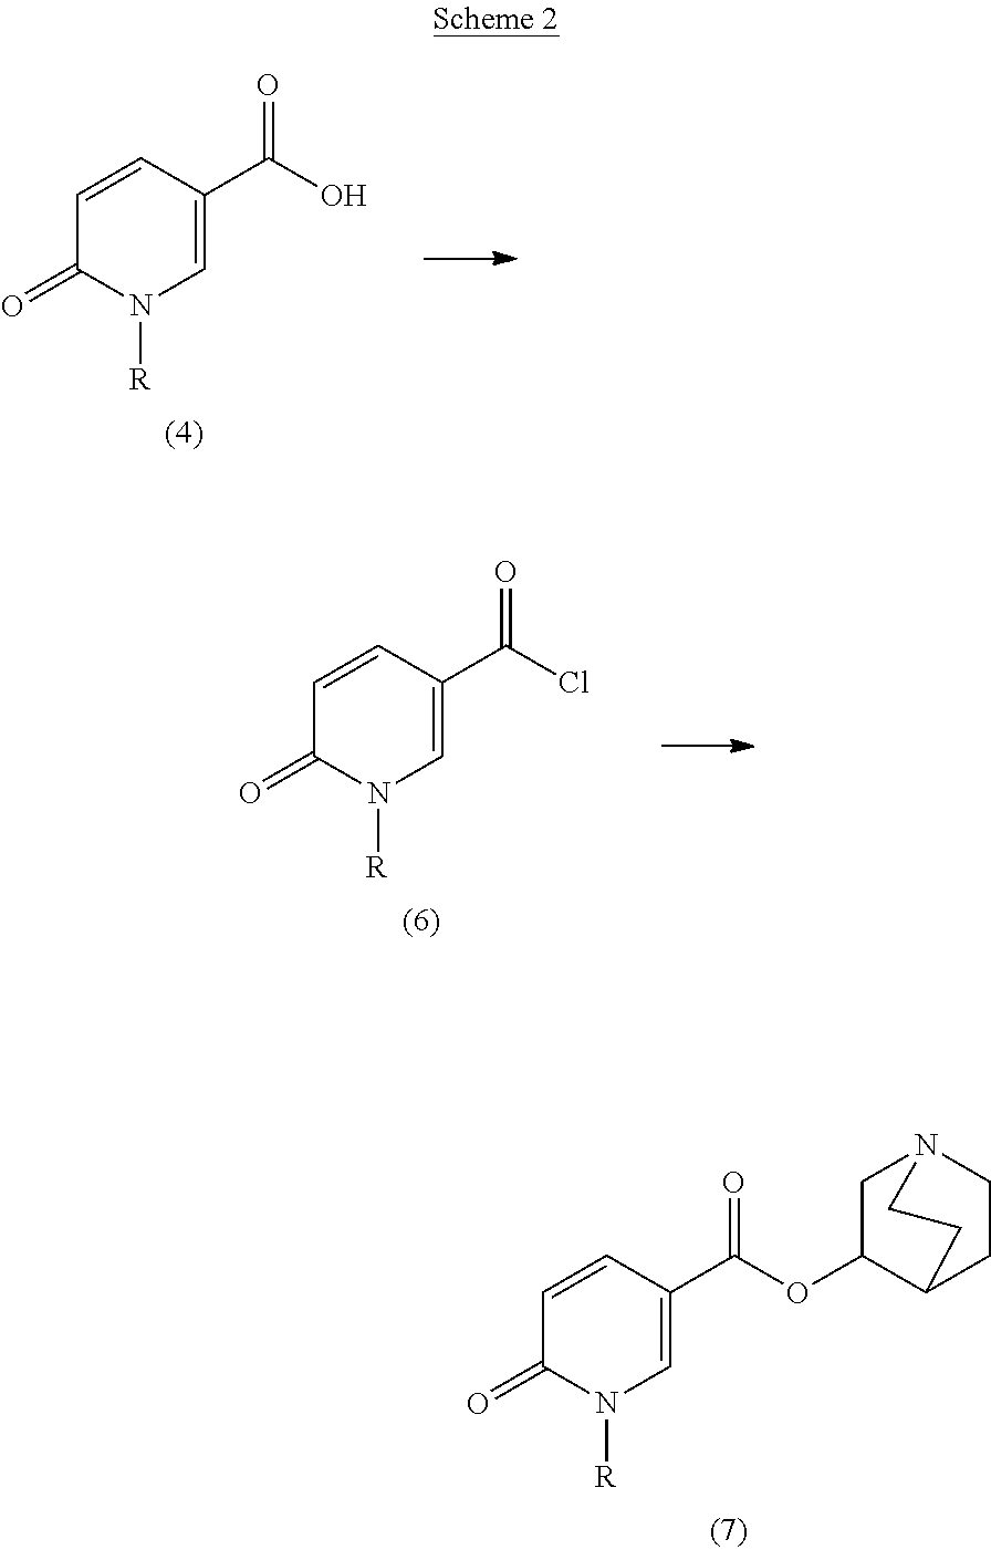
C1=CC(C(OC2CN3CCC2CC3)=O)=CN([R])C1=O.C1=CC(C(O)=O)=CN([R])C1=O.C1=CC(C(Cl)=O)=CN([R])C1=O
